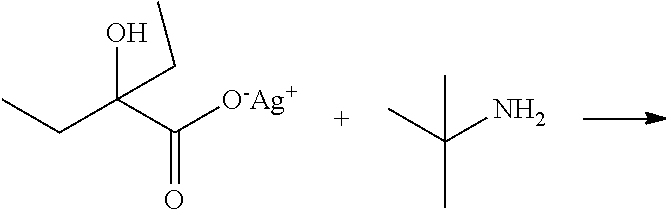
C(C(C([O-Ag+])=O)(O)CC)C.CC(N)(C)C
